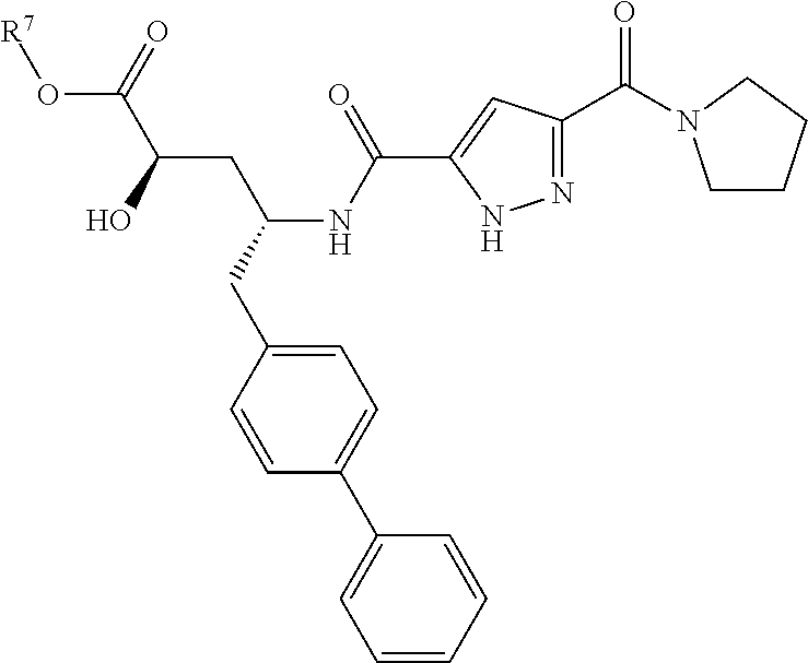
O(C(C(O)CC(NC(C1=CC(C(=O)N2CCCC2)=NN1)=O)CC1=CC=C(C2=CC=CC=C2)C=C1)=O)[R7]
